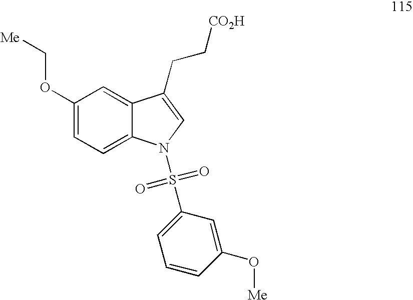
C1(OC[Me])=CC=C2C(=C1)C(CC[CO2H])=CN2S(C1=CC=CC(O[Me])=C1)(=O)=O
